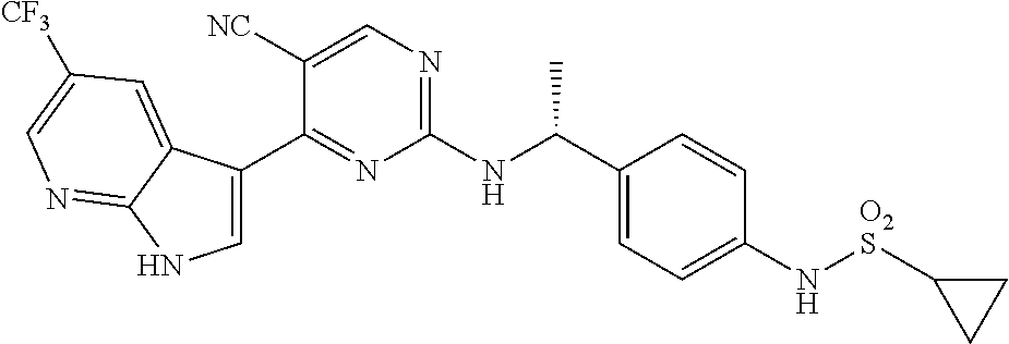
C1=C(C2=NC(NC(C3=CC=C(N[O2S]C4CC4)C=C3)C)=NC=C2[NC])C2=CC([CF3])=CN=C2N1
